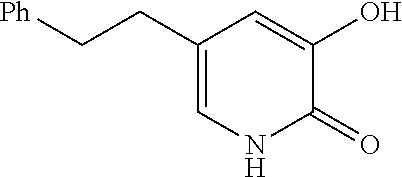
C1(CC[Ph])=CNC(=O)C(O)=C1
